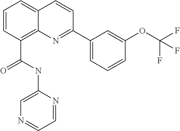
C1=CC(C(NC2=CN=CC=N2)=O)=C2C(=C1)C=CC(C1=CC=CC(OC(F)(F)F)=C1)=N2
